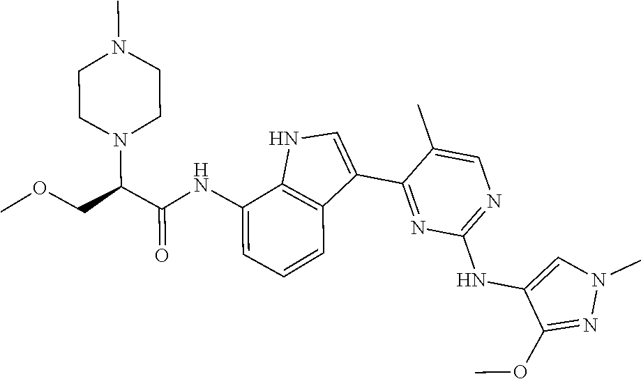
N1=C(NC2=CN(C)N=C2OC)N=C(C2=CNC3=C2C=CC=C3NC(C(N2CCN(C)CC2)COC)=O)C(C)=C1
